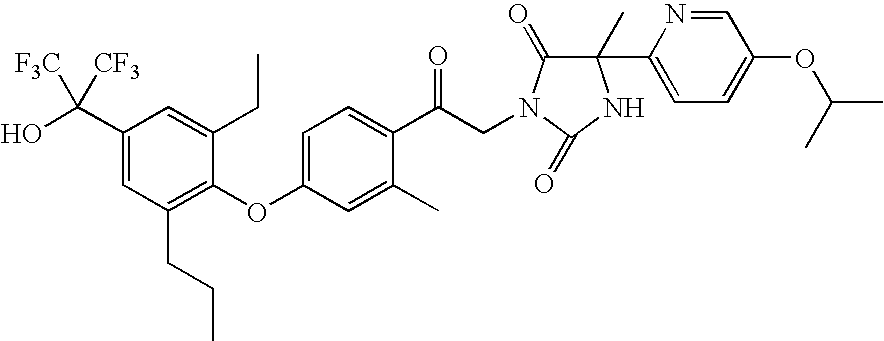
C1(C(O)([CF3])[F3C])=CC(CCC)=C(OC2=CC=C(C(CN3C(=O)C(C)(C4=CC=C(OC(C)C)C=N4)NC3=O)=O)C(C)=C2)C(CC)=C1
